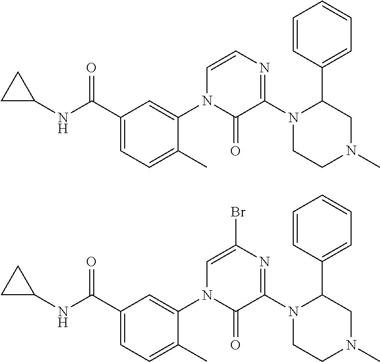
C1(C(NC2CC2)=O)=CC=C(C)C(N2C(=O)C(N3C(C4=CC=CC=C4)CN(C)CC3)=NC=C2)=C1.C1(C(NC2CC2)=O)=CC=C(C)C(N2C(=O)C(N3C(C4=CC=CC=C4)CN(C)CC3)=NC(Br)=C2)=C1
